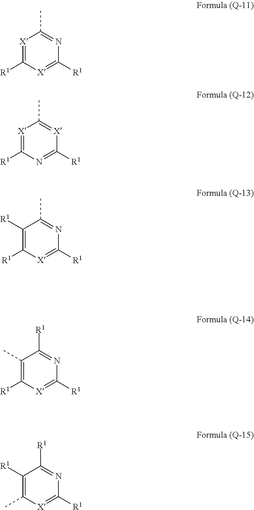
[X]1=C([R1])[X]=C([R1])N=C1C.[X]1=C([R1])N=C([R1])[X]=C1C.C1([R1])=C([R1])[X]=C([R1])N=C1C.C1(C)=C([R1])[X]=C([R1])N=C1[R1].C1([R1])=C(C)[X]=C([R1])N=C1[R1]
